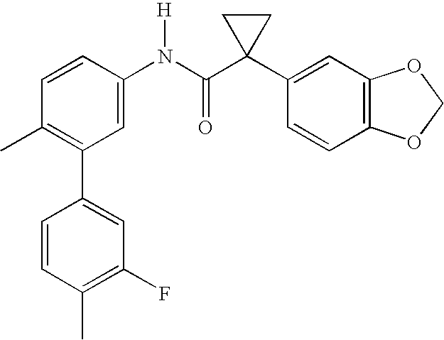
C1(N(C(C2(C3=CC4=C(C=C3)OCO4)CC2)=O)[H])=CC(C2=CC(F)=C(C)C=C2)=C(C)C=C1
